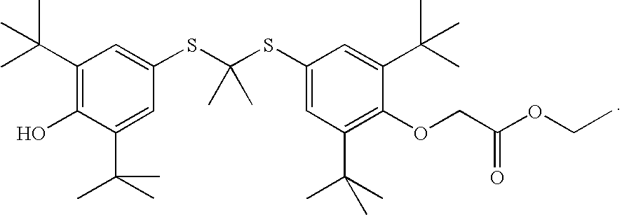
C1(C(C)(C)C)=C(O)C(C(C)(C)C)=CC(SC(SC2=CC(C(C)(C)C)=C(OCC(OCC)=O)C(C(C)(C)C)=C2)(C)C)=C1
